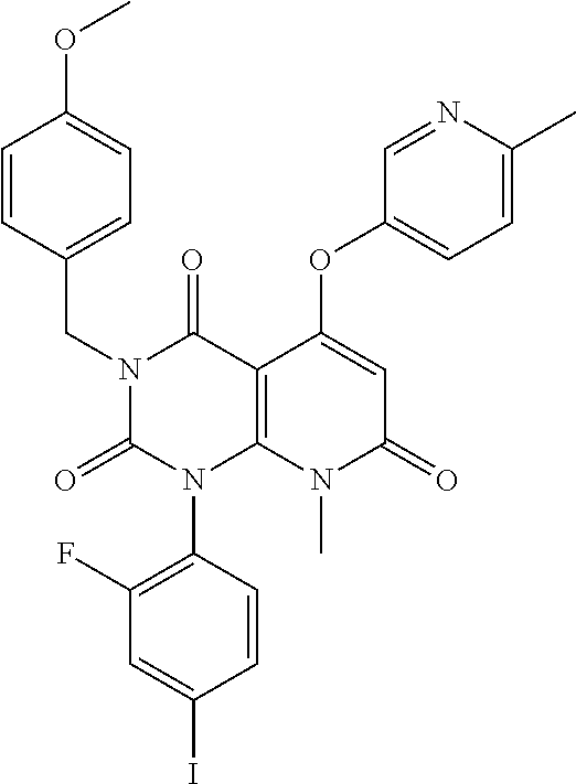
C1(F)=C(N2C3=C(C(=O)N(CC4=CC=C(OC)C=C4)C2=O)C(OC2=CC=C(C)N=C2)=CC(=O)N3C)C=CC(I)=C1
